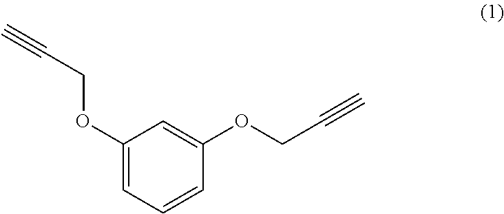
C1(OCC#C)=CC(OCC#C)=CC=C1
